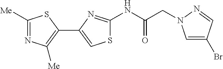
N(C(=O)CN1C=C(Br)C=N1)C1=NC(C2=C([Me])N=C([Me])S2)=CS1
